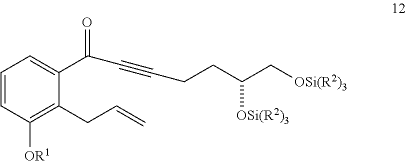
C(CCC(C[OSi(R2)3])[OSi(R2)3])#CC(C1=CC=CC([OR1])=C1CC=C)=O
